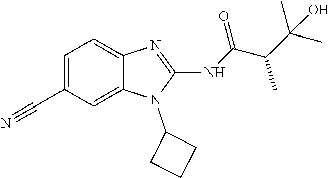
C1=C(C#N)C=C2C(=C1)N=C(NC(=O)C(C)C(C)(C)O)N2C1CCC1
